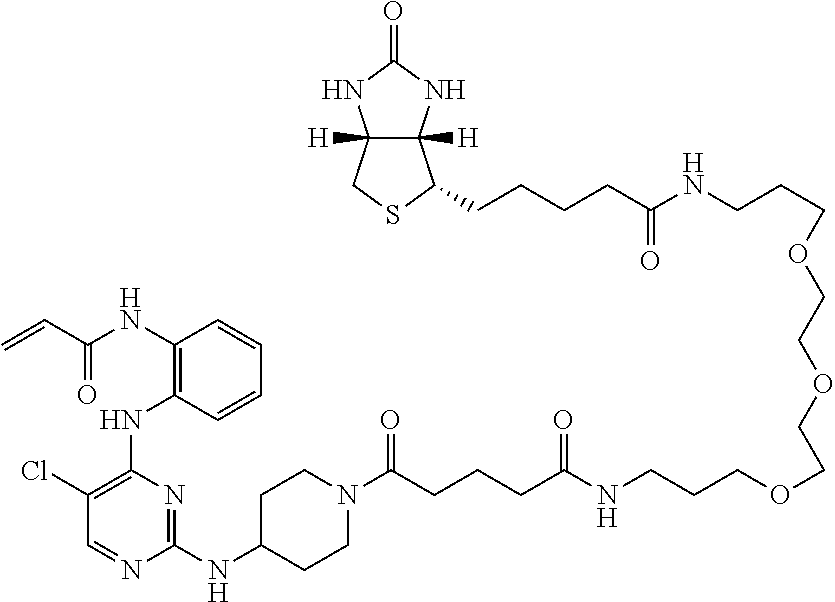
C1(NC(C=C)=O)=C(NC2=C(Cl)C=NC(NC3CCN(C(CCCC(NCCCOCCOCCOCCCNC(CCCCC4C5([H])C([H])(NC(=O)N5)CS4)=O)=O)=O)CC3)=N2)C=CC=C1
